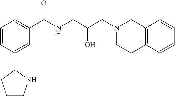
C1=CC(C2CCCN2)=CC(C(NCC(CN2CCC3=C(C2)C=CC=C3)O)=O)=C1
